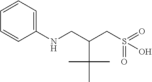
C1(NCC(CS(=O)(O)=O)C(C)(C)C)=CC=CC=C1
